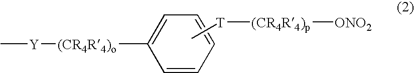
C1=CC=CC=C1[(CR4R4)o][Y]C.C[T][(CR4R4)p][ONO2]
